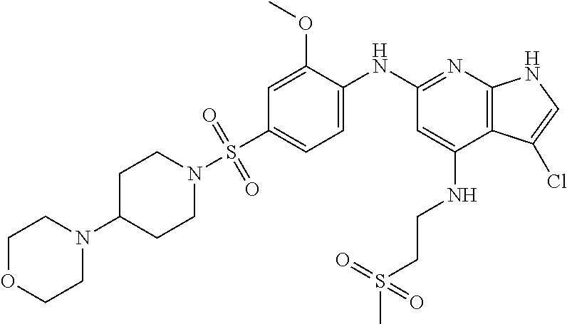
C1C(N2CCOCC2)CCN(S(C2=CC=C(NC3=NC4=C(C(NCCS(C)(=O)=O)=C3)C(Cl)=CN4)C(OC)=C2)(=O)=O)C1
